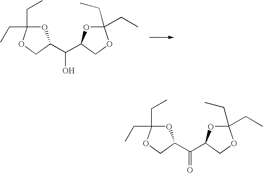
O1C(CC)(CC)OCC1C(O)C1OC(CC)(CC)OC1.O1C(CC)(CC)OCC1C(=O)C1OC(CC)(CC)OC1
